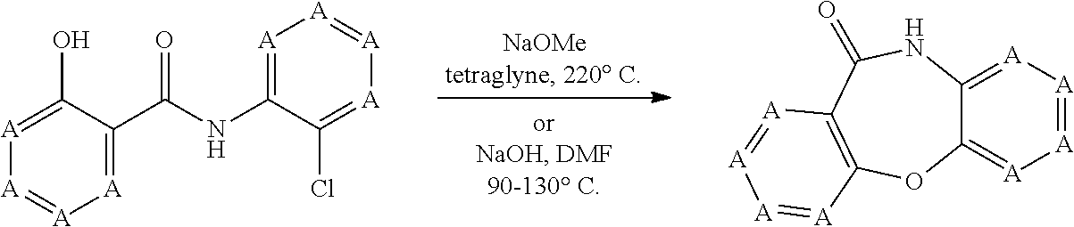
[A]1=C(O)C(C(NC2=[A][A]=[A][A]=C2Cl)=O)=[A][A]=[A]1.C12=[A][A]=[A][A]=C1OC1=C(C(=O)N2)[A]=[A][A]=[A]1
